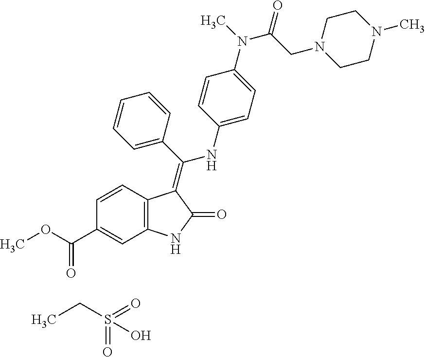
COC(C1=CC2=C(C=C1)C(=C(C1=CC=CC=C1)NC1=CC=C(N(C)C(CN3CCN(C)CC3)=O)C=C1)C(=O)N2)=O.CCS(=O)(=O)O
